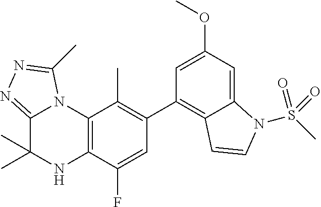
C1(C2=C3C(=CC(OC)=C2)N(S(C)(=O)=O)C=C3)=C(C)C2=C(C(F)=C1)NC(C)(C)C1=NN=C(C)N21
